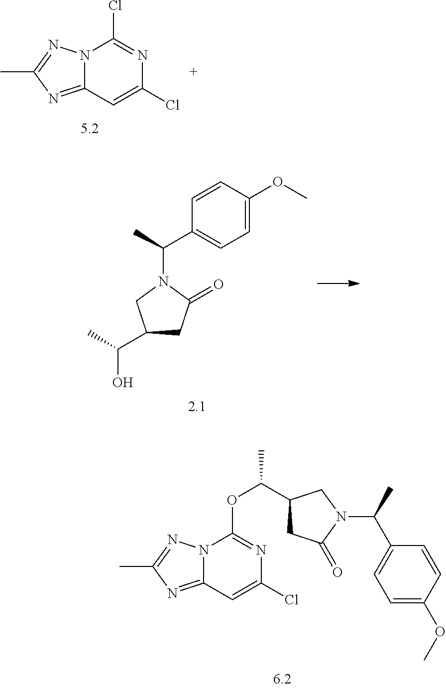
N12C(=NC(C)=N1)C=C(Cl)N=C2Cl.C1=C(OC)C=CC(C(C)N2CC(C(C)O)CC2=O)=C1.N12C(=NC(C)=N1)C=C(Cl)N=C2OC(C)C1CC(=O)N(C(C)C2=CC=C(OC)C=C2)C1
